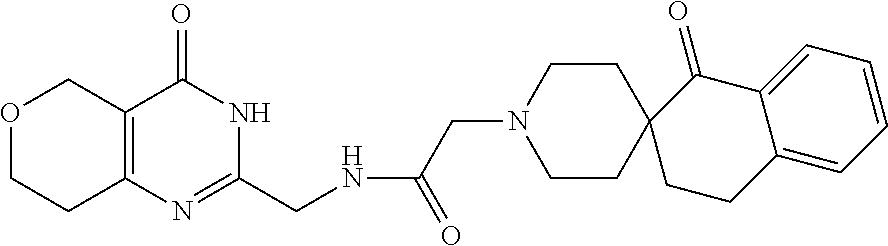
O1CCC2=C(C1)C(=O)NC(CNC(CN1CCC3(CC1)CCC1=CC=CC=C1C3=O)=O)=N2
